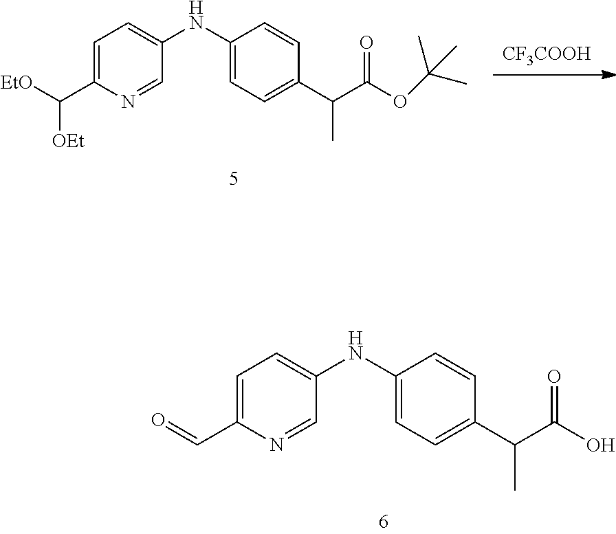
C1=C(C=O)N=CC(NC2=CC=C(C(C)C(=O)O)C=C2)=C1.[CF3COOH].C1=C(C([EtO])[OEt])N=CC(NC2=CC=C(C(C)C(=O)OC(C)(C)C)C=C2)=C1
